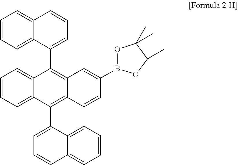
C1=CC=C2C(=C1)C=CC=C2C1=C2C(=C(C3=CC=CC4=CC=CC=C34)C3=CC=CC=C13)C=CC(B1OC(C)(C)C(C)(C)O1)=C2
